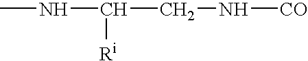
CNC(CN[CO])[Ri]
